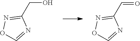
C1(C=O)=NOC=N1.C1(CO)=NOC=N1
